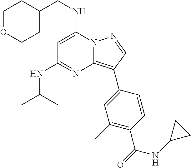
C1OCCC(CNC2=CC(NC(C)C)=NC3=C(C4=CC(C)=C(C(=O)NC5CC5)C=C4)C=NN23)C1
